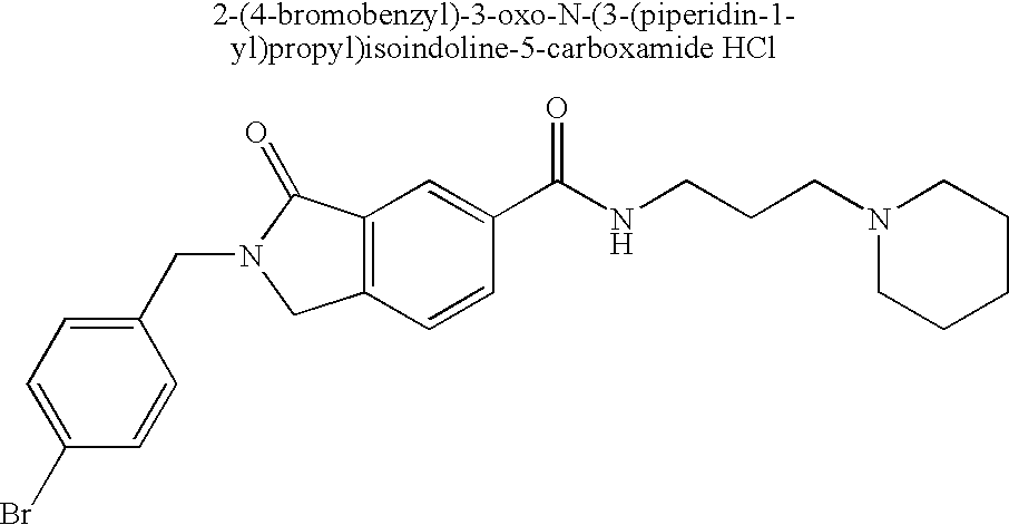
C1(Br)=CC=C(CN2CC3=C(C2=O)C=C(C(NCCCN2CCCCC2)=O)C=C3)C=C1
